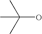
CC(C)(O)C
